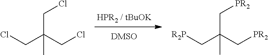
ClCC(CCl)(CCl)C.[R2P]CC(C[PR2])(C[PR2])C
